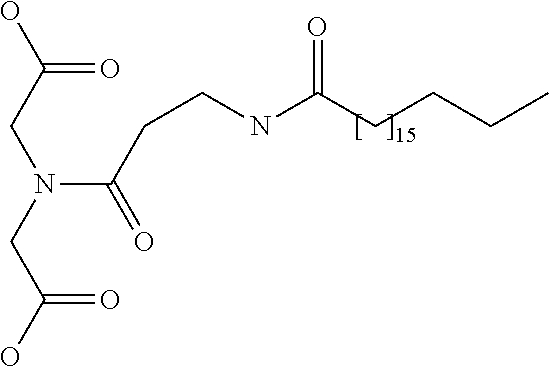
OC(CN(CC(O)=O)C(CCNC(=O)CCCC)=O)=O
